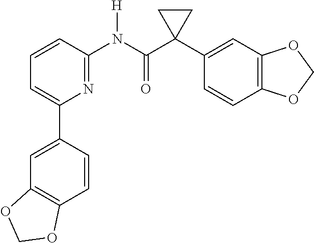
C1=CC(N(C(C2(C3=CC4=C(C=C3)OCO4)CC2)=O)[H])=NC(C2=CC3=C(C=C2)OCO3)=C1
